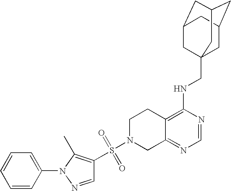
S(N1CC2=NC=NC(NCC34CC5CC(CC(C3)C5)C4)=C2CC1)(=O)(C1=C(C)N(C2=CC=CC=C2)N=C1)=O
